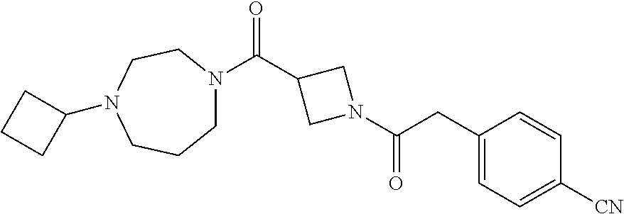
C1N(C(C2CN(C(CC3=CC=C([CN])C=C3)=O)C2)=O)CCN(C2CCC2)CC1
